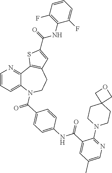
C1=CC=C2C(=N1)C1=C(CCN2C(C2=CC=C(NC(C3=CC(C)=CN=C3N3CCC4(CC3)COC4)=O)C=C2)=O)C=C(C(NC2=C(F)C=CC=C2F)=O)S1
